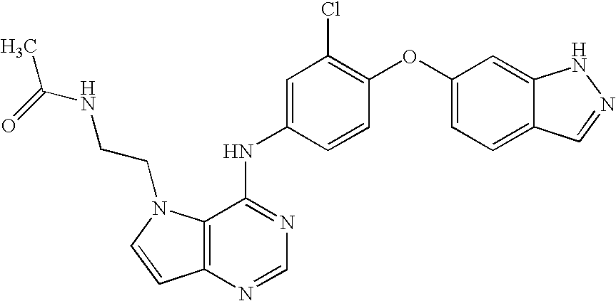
C12=C(N=CN=C1NC1=CC(Cl)=C(OC3=CC=C4C(=C3)NN=C4)C=C1)C=CN2CCNC(=O)C
